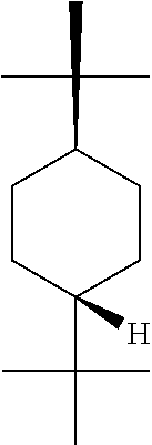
C1(C)CCC(C(C)(C)C)([H])CC1
